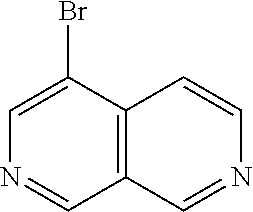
C1=C(Br)C2=C(C=N1)C=NC=C2
